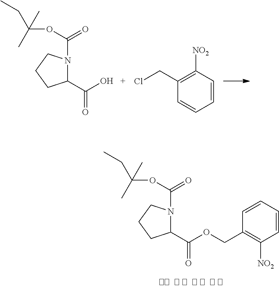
C1(C(O)=O)N(C(OC(C)(C)CC)=O)CCC1.C1([NO2])=C(CCl)C=CC=C1.C1(C(OCC2=C([NO2])C=CC=C2)=O)N(C(OC(C)(C)CC)=O)CCC1
